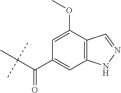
C(C(C1=CC2=C(C(OC)=C1)C=NN2)=O)(C)(C)C
